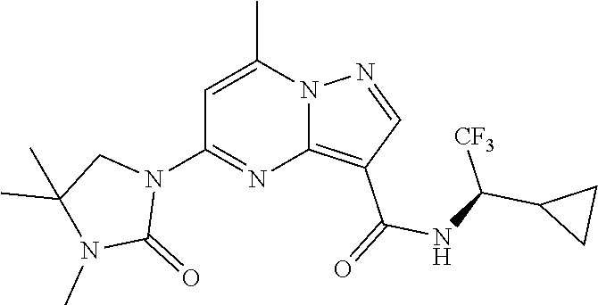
C12=C(C(=O)NC(C3CC3)[CF3])C=NN1C(C)=CC(N1CC(C)(C)N(C)C1=O)=N2
